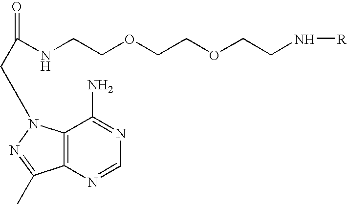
C12=C(N=CN=C1N)C(C)=NN2CC(NCCOCCOCCN[R])=O
